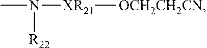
CN([XR21][OCH2CH2CN])[R22]
